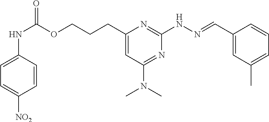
N(C(OCCCC1=CC(N(C)C)=NC(NN=CC2=CC(C)=CC=C2)=N1)=O)C1=CC=C([NO2])C=C1
